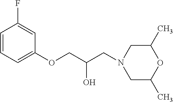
C1=CC=C(OCC(O)CN2CC(C)OC(C)C2)C=C1F
